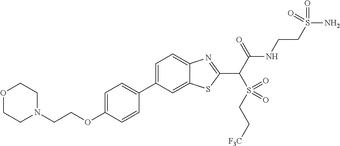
C1(C2=CC=C(OCCN3CCOCC3)C=C2)=CC=C2C(=C1)SC(C(C(NCCS(N)(=O)=O)=O)S(=O)(CC[F3C])=O)=N2
